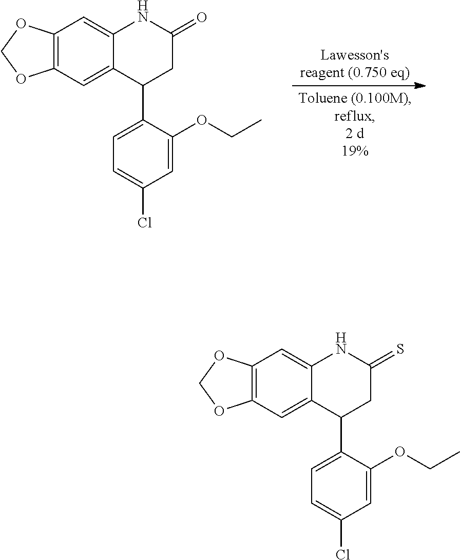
C1=C(Cl)C=C(OCC)C(C2CC(=O)NC3=CC4=C(C=C23)OCO4)=C1.C1=C(Cl)C=C(OCC)C(C2CC(=S)NC3=CC4=C(C=C23)OCO4)=C1
